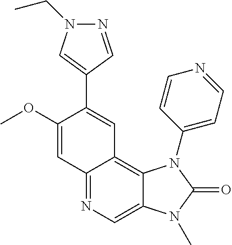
C1(OC)=CC2=NC=C3C(=C2C=C1C1=CN(CC)N=C1)N(C1=CC=NC=C1)C(=O)N3C
